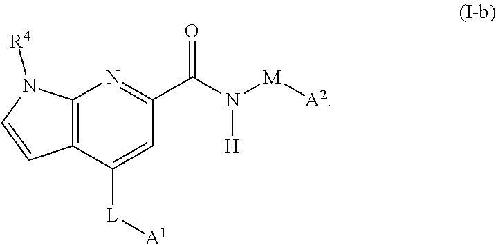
C12=C(C([L][A1])=CC(C(N([M][A2])[H])=O)=N1)C=CN2[R4]
